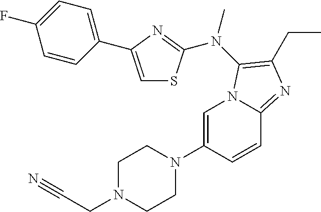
C1=C(N2CCN(CC#N)CC2)C=CC2=NC(CC)=C(N(C)C3=NC(C4=CC=C(F)C=C4)=CS3)N12
